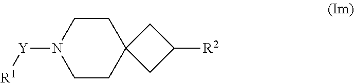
C1CN([Y][R1])CCC12CC([R2])C2
